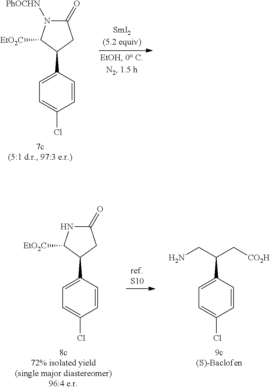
C1=CC(C2CC(=O)N([PhOCHN])C2[EtO2C])=CC=C1Cl.C1=CC(C2CC(=O)NC2[EtO2C])=CC=C1Cl.C1=CC(C(CN)C[CO2H])=CC=C1Cl
